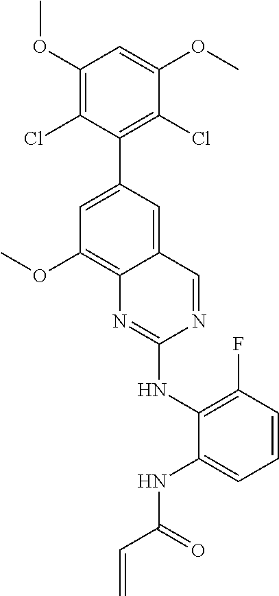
C1(OC)=C(Cl)C(C2=CC(OC)=C3C(=C2)C=NC(NC2=C(F)C=CC=C2NC(C=C)=O)=N3)=C(Cl)C(OC)=C1
